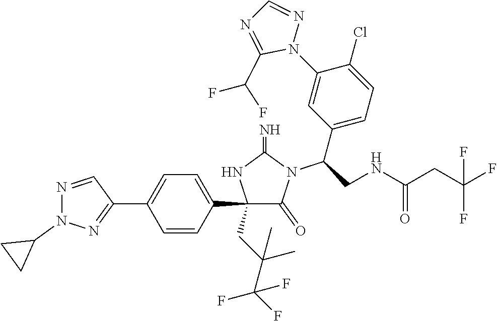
C1(C2=CC=C(C3=NN(C4CC4)N=C3)C=C2)(CC(C(F)(F)F)(C)C)C(=O)N(C(C2=CC=C(Cl)C(N3N=CN=C3C(F)F)=C2)CNC(CC(F)(F)F)=O)C(=N)N1
